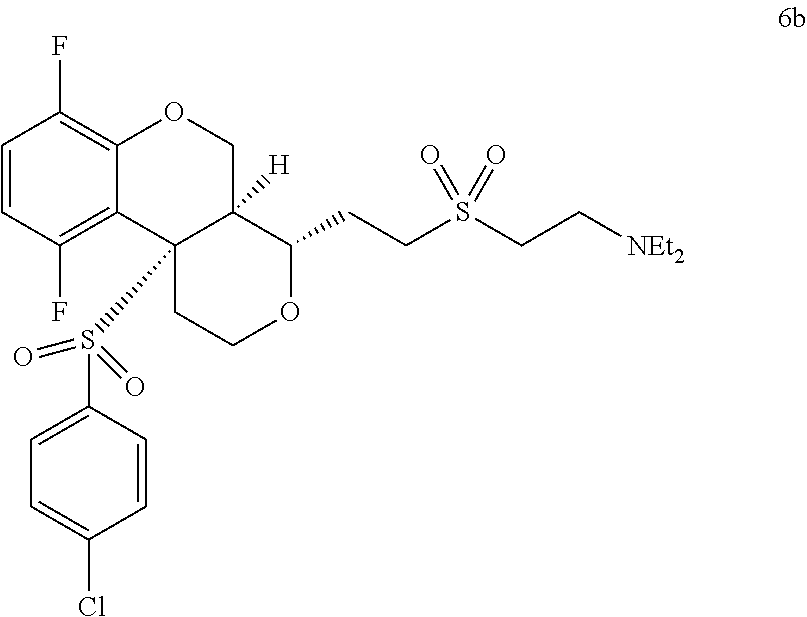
C1=CC(F)=C2C(=C1F)OCC1([H])C2(S(C2=CC=C(Cl)C=C2)(=O)=O)CCOC1CCS(CC[NEt2])(=O)=O
